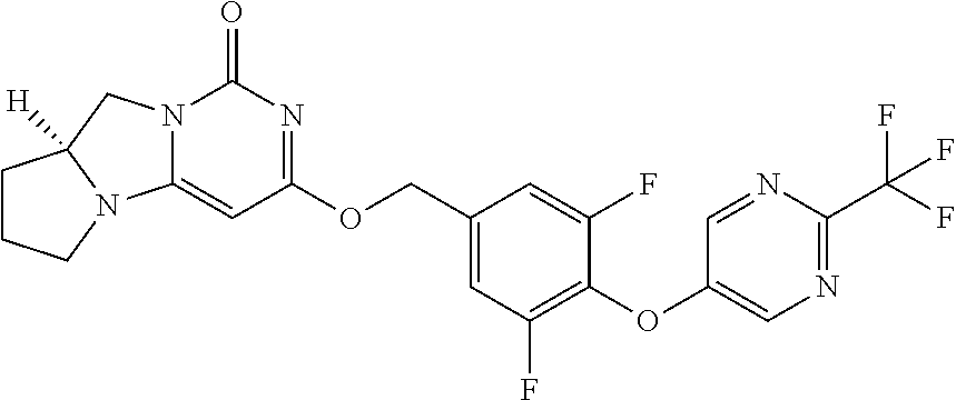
C1(COC2=NC(=O)N3C(=C2)N2C([H])(C3)CCC2)=CC(F)=C(OC2=CN=C(C(F)(F)F)N=C2)C(F)=C1
